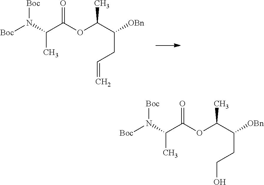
[Boc]N(C(C(OC(C([OBn])CC=C)C)=O)C)[Boc].[Boc]N(C(C(OC(C([OBn])CCO)C)=O)C)[Boc]
